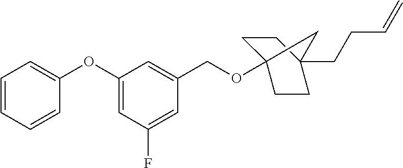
C1=CC=CC(OC2=CC(F)=CC(COC34CCC(CCC=C)(CC3)C4)=C2)=C1
